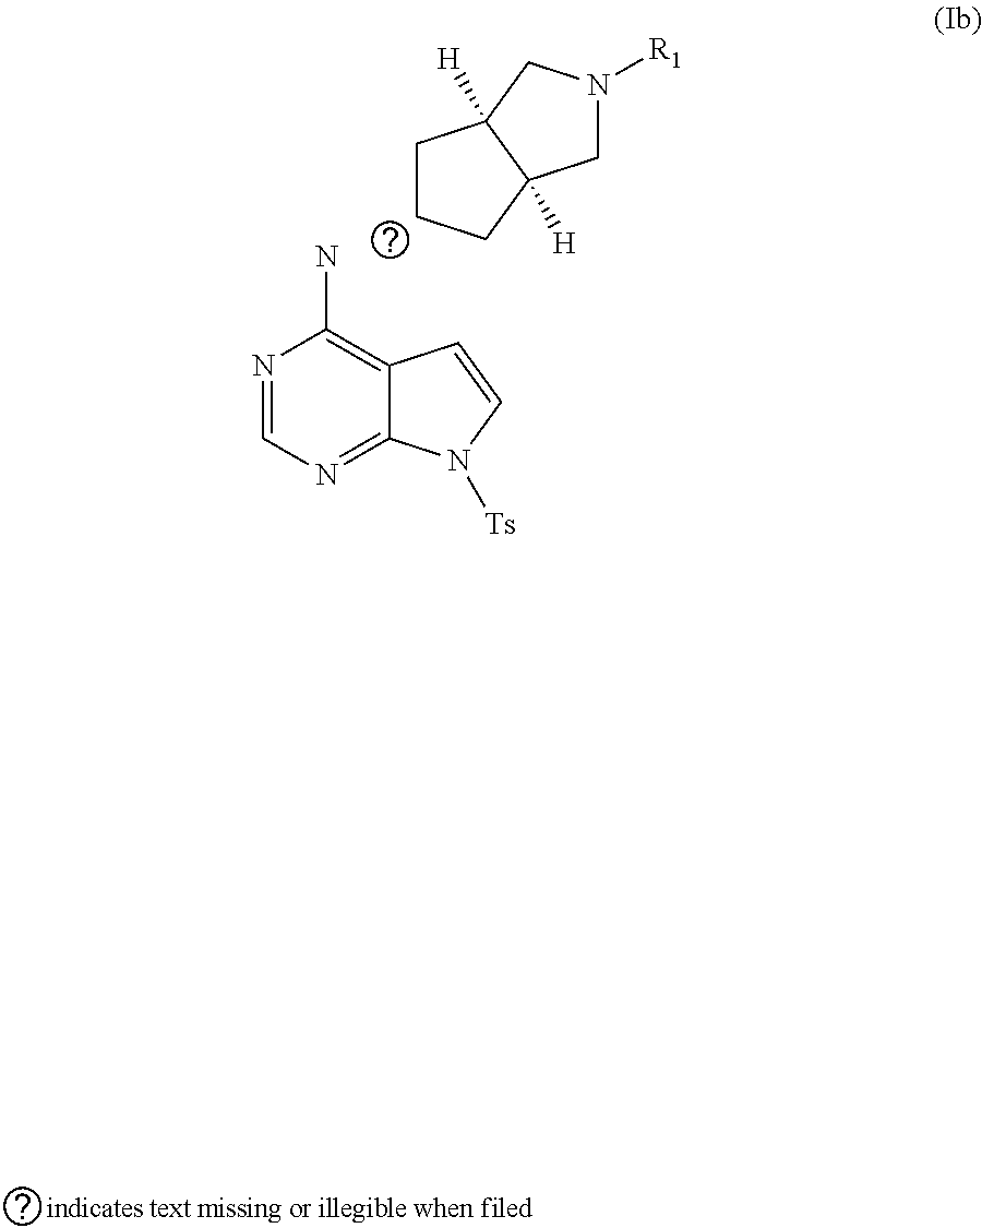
N1=CN=C2C(=C1N)C=CN2[Ts].C1CCC2([H])C1([H])CN([R1])C2
